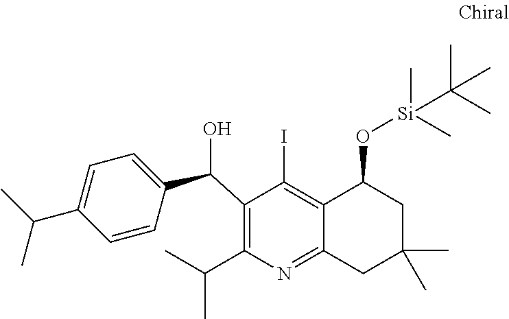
C1(C(C2=CC=C(C(C)C)C=C2)O)=C(C(C)C)N=C2C(=C1I)C(O[Si](C(C)(C)C)(C)C)CC(C)(C)C2
